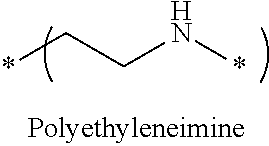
C(C*)N*
